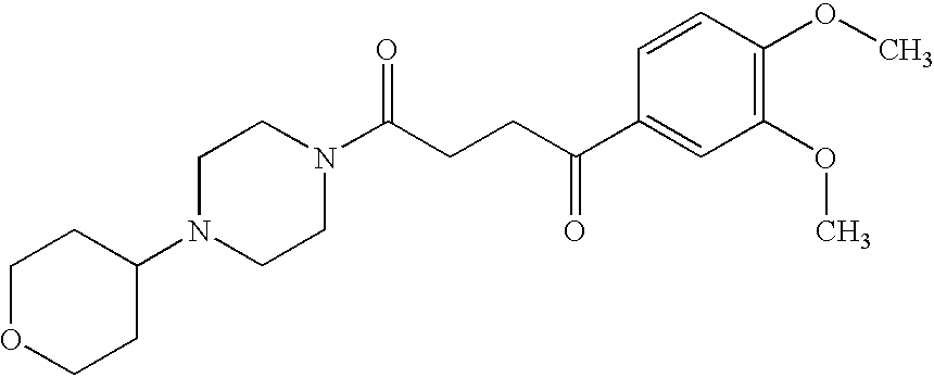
C1C(N2CCN(C(CCC(C3=CC(OC)=C(OC)C=C3)=O)=O)CC2)CCOC1
